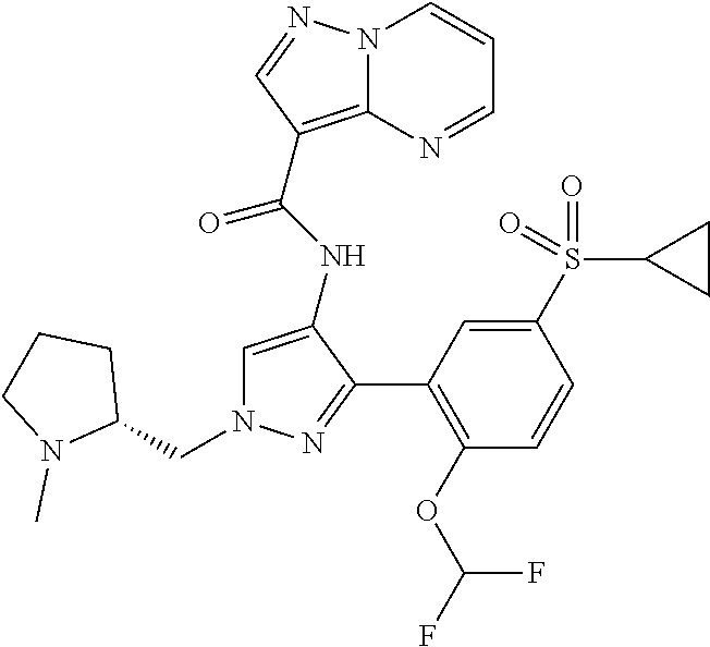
N12C(=C(C(NC3=CN(CC4CCCN4C)N=C3C3=C(OC(F)F)C=CC(S(C4CC4)(=O)=O)=C3)=O)C=N1)N=CC=C2
